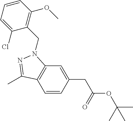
C1=CC=C(Cl)C(CN2C3=C(C=CC(CC(=O)OC(C)(C)C)=C3)C(C)=N2)=C1OC
